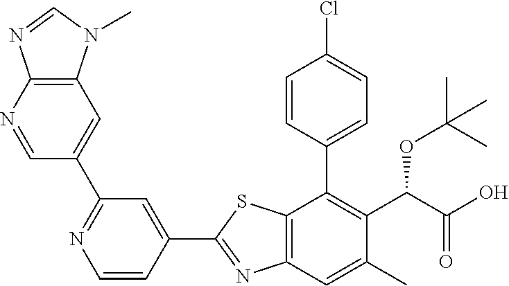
C1=CC(C2=C(C(OC(C)(C)C)C(=O)O)C(C)=CC3=C2SC(C2=CC(C4=CC5=C(N=C4)N=CN5C)=NC=C2)=N3)=CC=C1Cl
